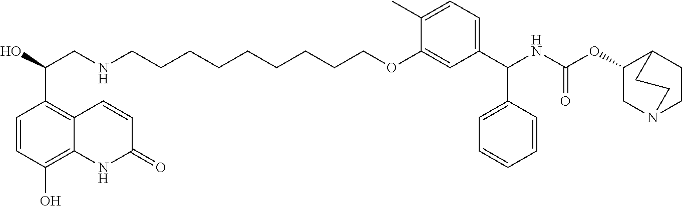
C1=C(C)C(OCCCCCCCCCNCC(O)C2=C3C(=C(O)C=C2)NC(=O)C=C3)=CC(C(NC(OC2CN3CCC2CC3)=O)C2=CC=CC=C2)=C1
